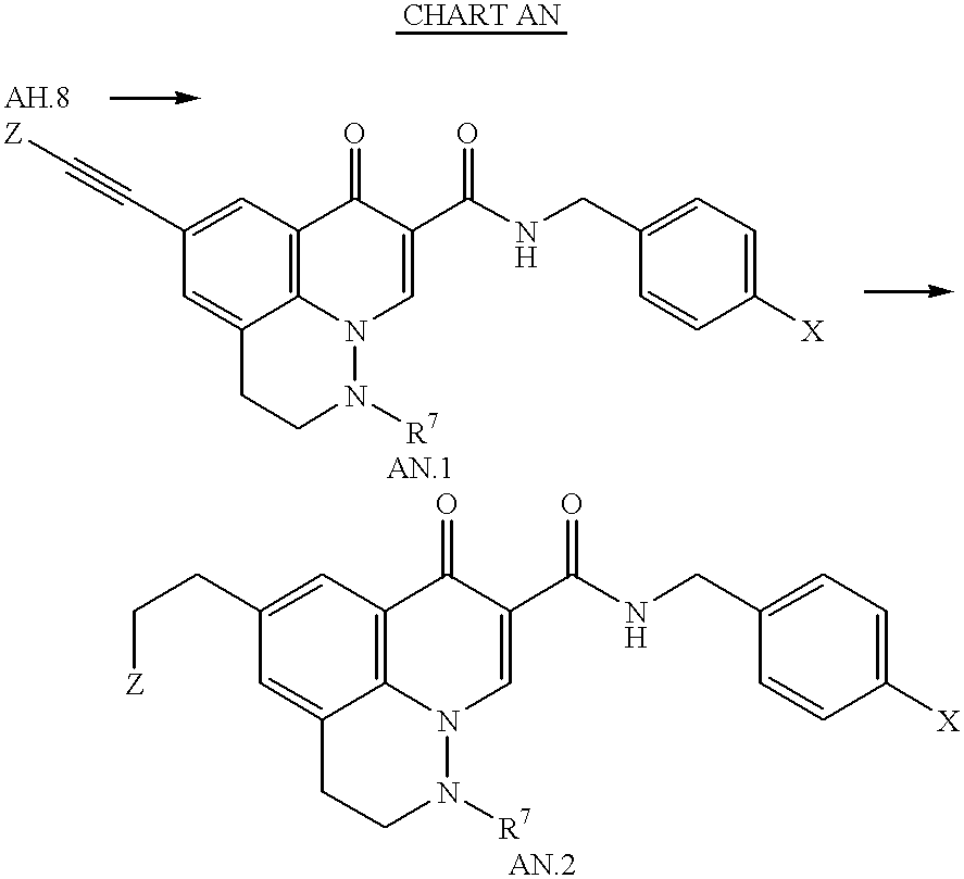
C1=C2C3=C(C=C1C#C[Z])C(=O)C(C(NCC1=CC=C([X])C=C1)=O)=CN3N([R7])CC2.C1=C2C3=C(C=C1CC[Z])C(=O)C(C(NCC1=CC=C([X])C=C1)=O)=CN3N([R7])CC2
